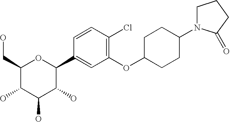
C1(CO)C(O)C(O)C(O)C(C2=CC(OC3CCC(N4CCCC4=O)CC3)=C(Cl)C=C2)O1
